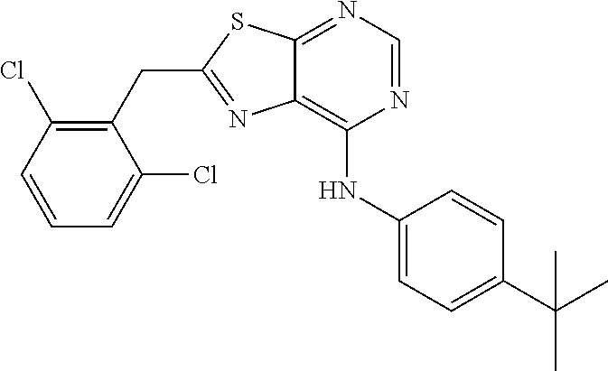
C1(CC2=NC3=C(NC4=CC=C(C(C)(C)C)C=C4)N=CN=C3S2)=C(Cl)C=CC=C1Cl
